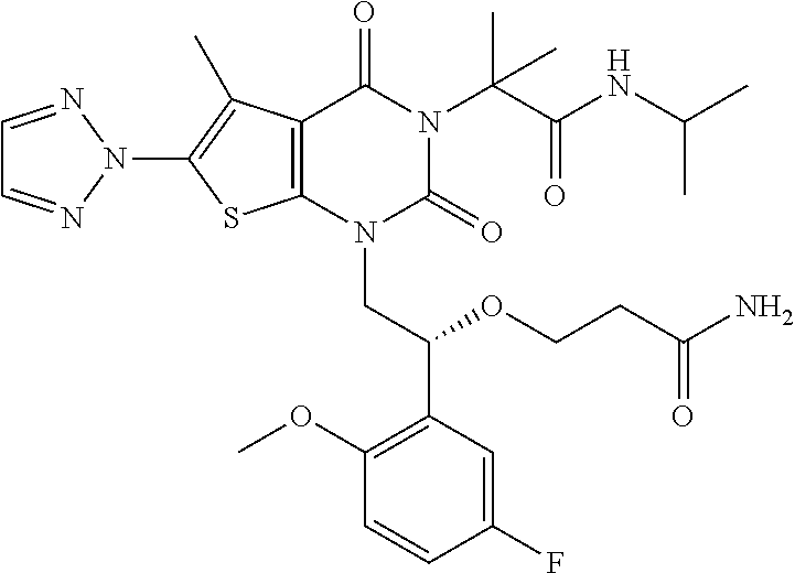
C12=C(N(CC(C3=C(OC)C=CC(F)=C3)OCCC(N)=O)C(=O)N(C(C(NC(C)C)=O)(C)C)C1=O)SC(N1N=CC=N1)=C2C
